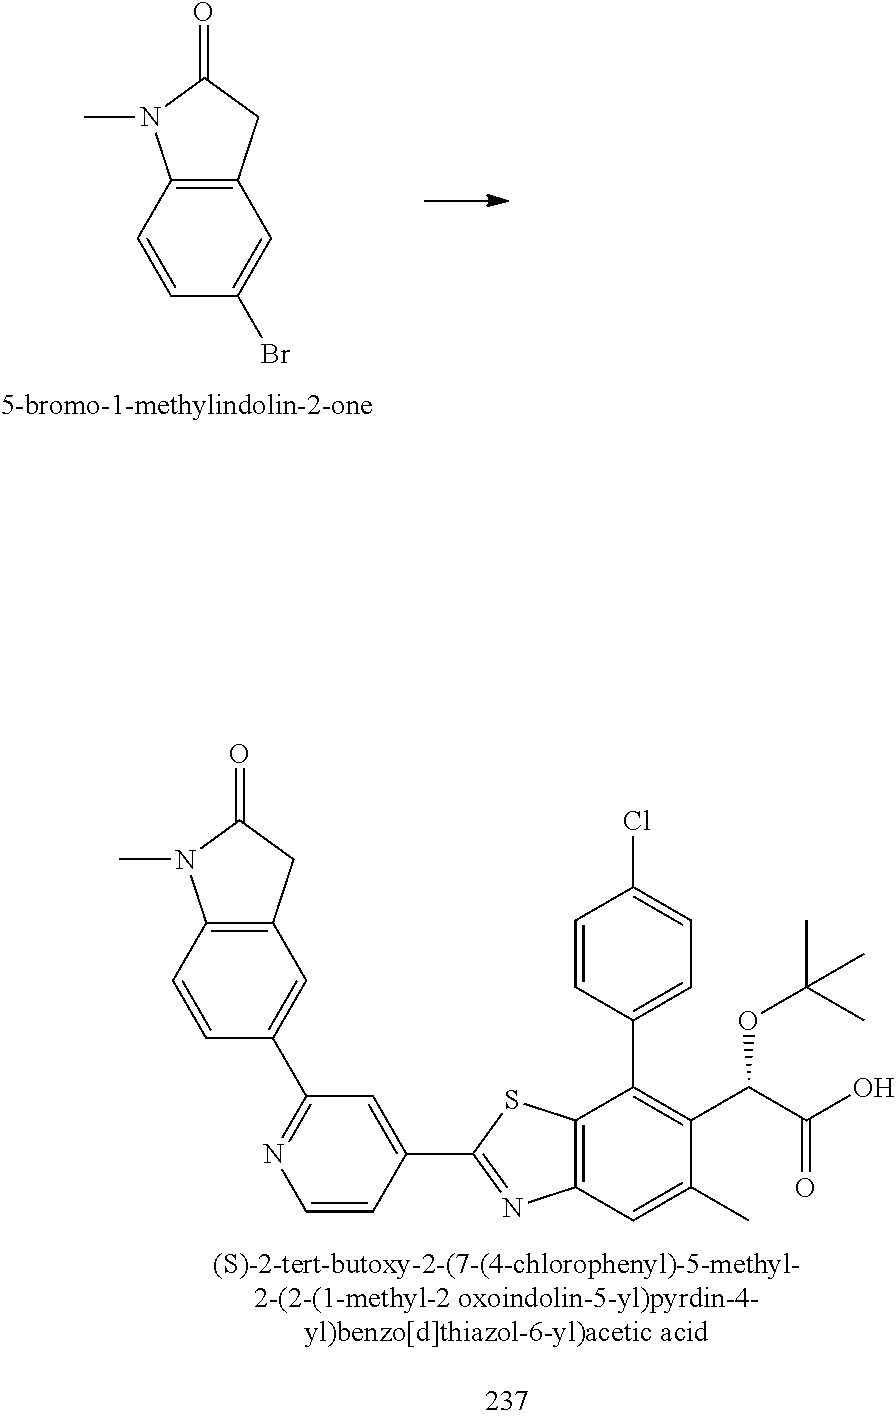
C1=CC(C2=NC3=C(S2)C(C2=CC=C(Cl)C=C2)=C(C(C(=O)O)OC(C)(C)C)C(C)=C3)=CC(C2=CC3=C(C=C2)N(C)C(=O)C3)=N1.C12=C(CC(=O)N1C)C=C(Br)C=C2
